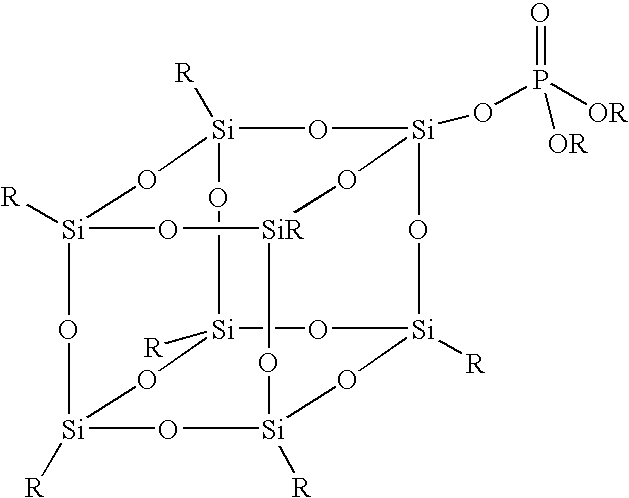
[Si]12([R])O[SiR]3O[Si]4([R])O[Si]([R])(O1)O[Si]1([R])O[Si]([R])(O2)O[Si](OP([OR])([OR])=O)(O3)O[Si]([R])(O4)O1
